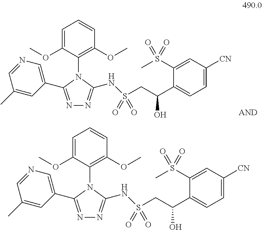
C1=C(OC)C(N2C(C3=CN=CC(C)=C3)=NN=C2NS(CC(C2=CC=C([CN])C=C2S(C)(=O)=O)O)(=O)=O)=C(OC)C=C1.C1=C(OC)C(N2C(C3=CN=CC(C)=C3)=NN=C2NS(CC(C2=CC=C([CN])C=C2S(C)(=O)=O)O)(=O)=O)=C(OC)C=C1
